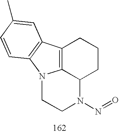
C12=C3C(CCC1)N(N=O)CCN3C1=C2C=C(C)C=C1
